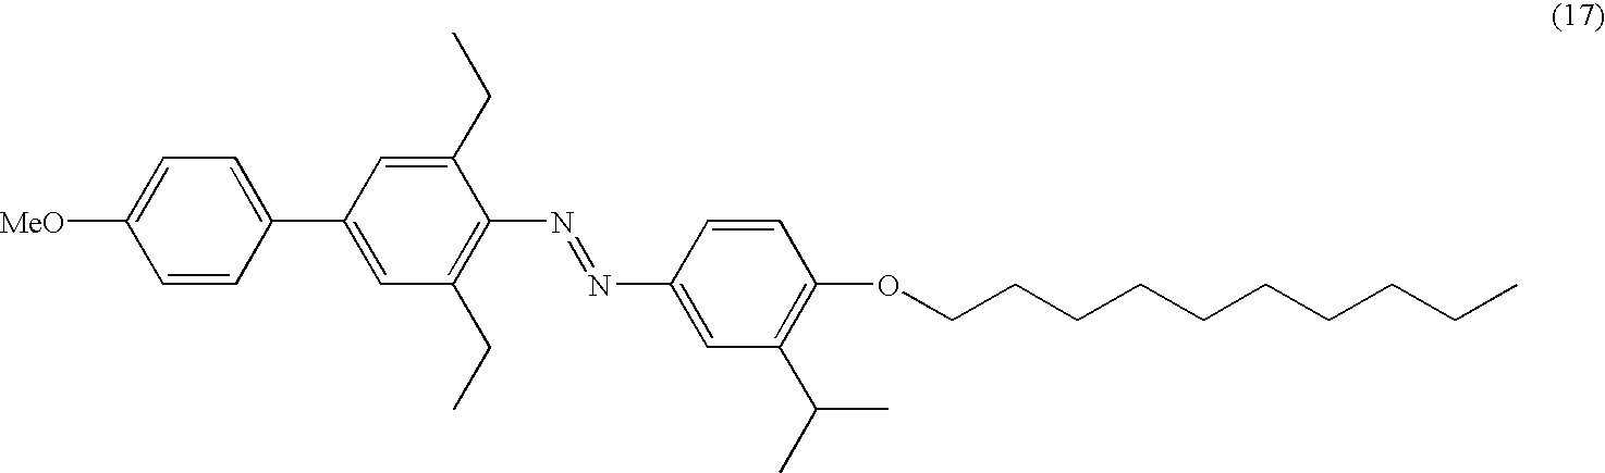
[MeO]C1=CC=C(C2=CC(CC)=C(N=NC3=CC(C(C)C)=C(OCCCCCCCCCC)C=C3)C(CC)=C2)C=C1
